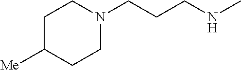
C1C([Me])CCN(CCCNC)C1
